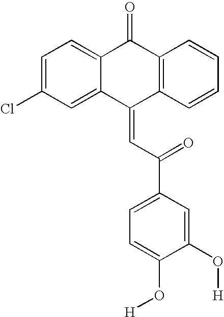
C12=CC=C(Cl)C=C1C(=CC(=O)C1=CC=C(O[H])C(O[H])=C1)C1=C(C2=O)C=CC=C1
